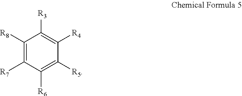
C1([R8])=C([R7])C([R6])=C([R5])C([R4])=C1[R3]
